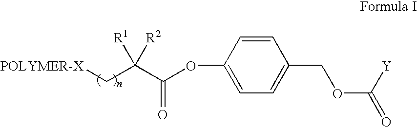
C1=CC(OC(=O)C(C[POLYMER-X])([R1])[R2])=CC=C1COC([Y])=O
